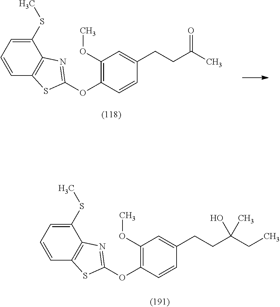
C1(OC)=C(OC2=NC3=C(S2)C=CC=C3SC)C=CC(CCC(C)=O)=C1.C1(OC)=C(OC2=NC3=C(S2)C=CC=C3SC)C=CC(CCC(O)(C)CC)=C1
